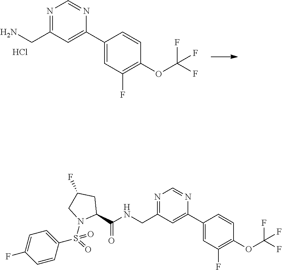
C1(C2=CC(CN)=NC=N2)=CC(F)=C(OC(F)(F)F)C=C1.Cl.C1(C2=CC(CNC(C3CC(F)CN3S(=O)(=O)C3=CC=C(F)C=C3)=O)=NC=N2)=CC(F)=C(OC(F)(F)F)C=C1
